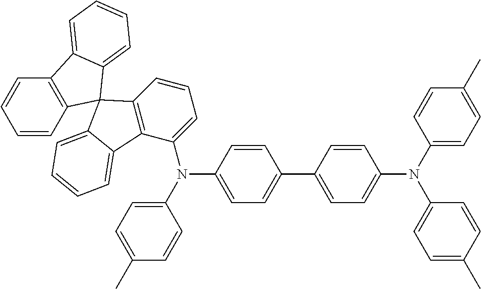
C1=CC2=C(C=C1)C1=CC=CC=C1C21C2=C(C(N(C3=CC=C(C4=CC=C(N(C5=CC=C(C)C=C5)C5=CC=C(C)C=C5)C=C4)C=C3)C3=CC=C(C)C=C3)=CC=C2)C2=CC=CC=C12
